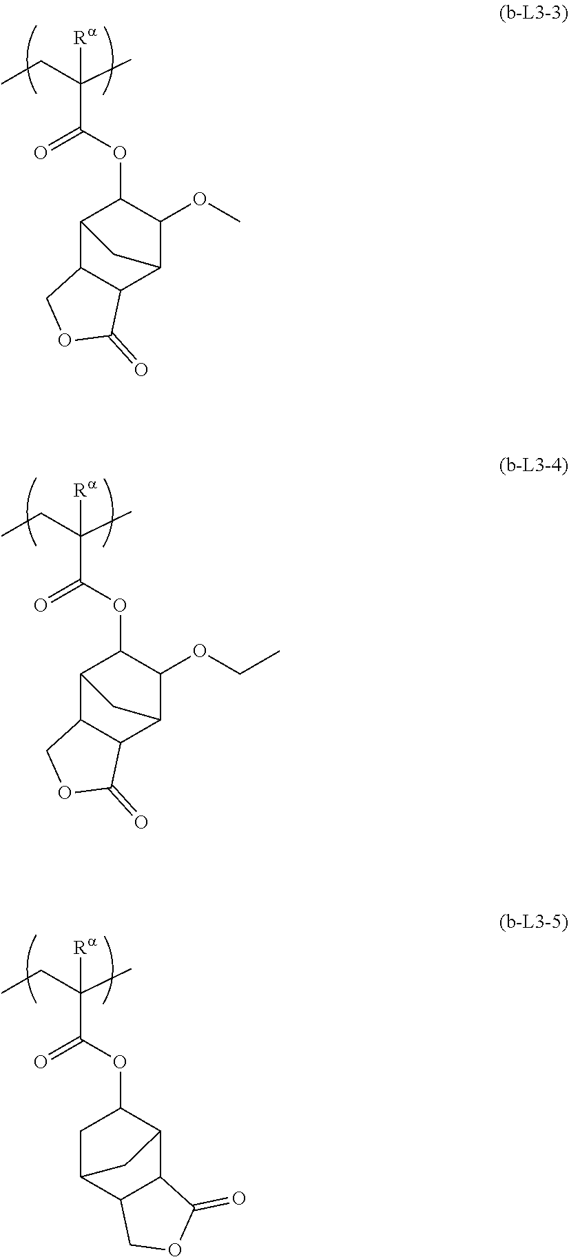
C(C(OC1C2C3C(C(C1OC)C2)C(=O)OC3)=O)(CC)(C)[Ra].C(C(OC1C2C3C(C(C1OCC)C2)C(=O)OC3)=O)(CC)(C)[Ra].C(C(OC1CC2C3C(C1C2)C(=O)OC3)=O)(CC)(C)[Ra]
